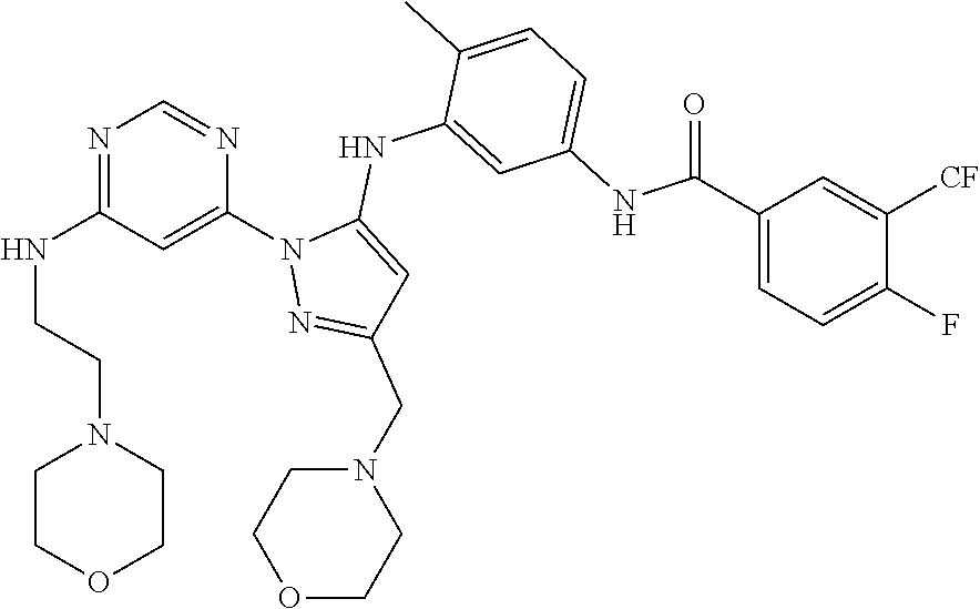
N1=C(NCCN2CCOCC2)C=C(N2N=C(CN3CCOCC3)C=C2NC2=CC(NC(C3=CC=C(F)C([CF])=C3)=O)=CC=C2C)N=C1
